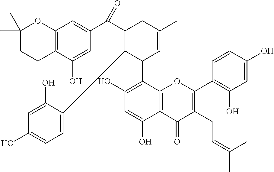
C12=C(C(O)=CC(C(C3C(C4=CC=C(O)C=C4O)C(C4=C(O)C=C(O)C5=C4OC(C4=C(O)C=C(O)C=C4)=C(CC=C(C)C)C5=O)C=C(C)C3)=O)=C1)CCC(C)(C)O2
